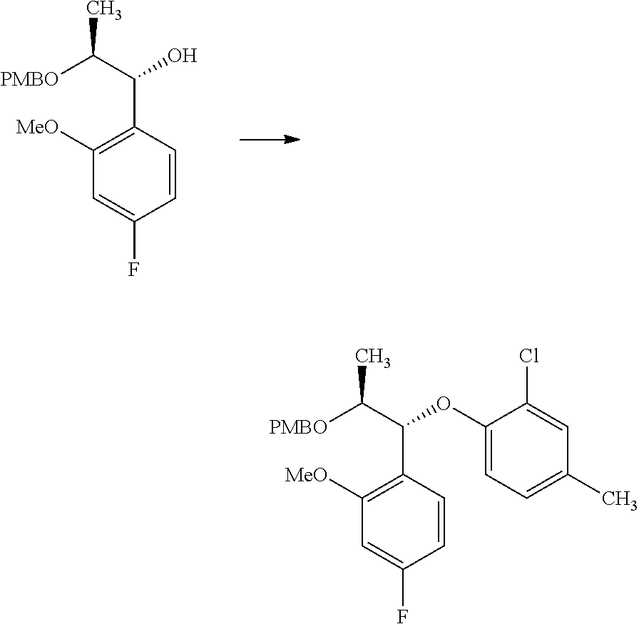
C1=C(F)C=CC(C(C([PMBO])C)OC2=CC=C(C)C=C2Cl)=C1[MeO].C1=C(F)C=CC(C(C([PMBO])C)O)=C1[MeO]
